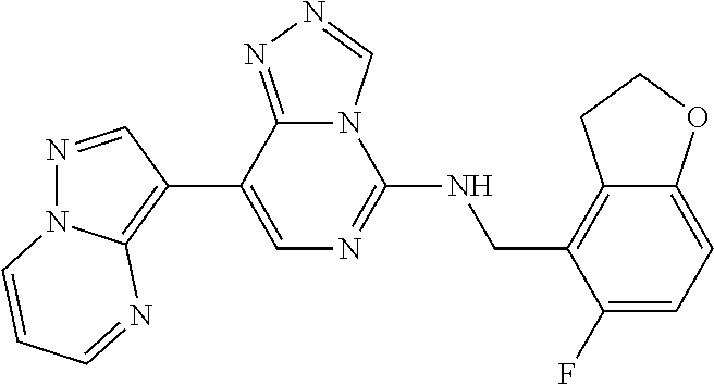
C12=C(CNC3=NC=C(C4=C5N(N=C4)C=CC=N5)C4=NN=CN34)C(F)=CC=C1OCC2
